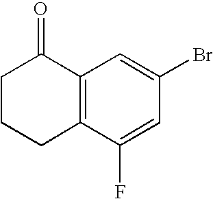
C12=C(C(F)=CC(Br)=C1)CCCC2=O
